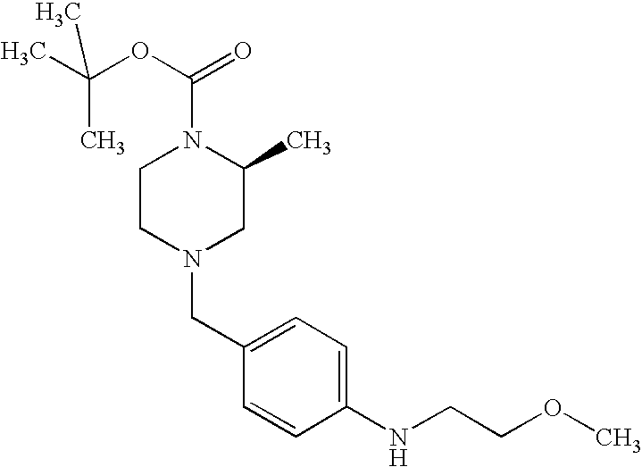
C1(CN2CC(C)N(C(OC(C)(C)C)=O)CC2)=CC=C(NCCOC)C=C1
